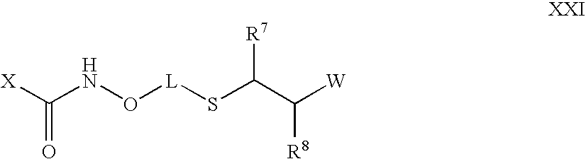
[X]C(NO[L]SC(C([W])[R8])[R7])=O
